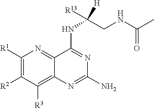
C1([R1])=C([R2])C([R3])=C2C(=N1)C(NC([R13])(CNC(C)=O)[H])=NC(N)=N2
